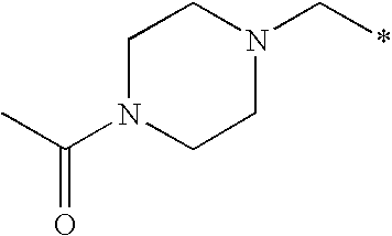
C1N(C(C)=O)CCN(C*)C1
